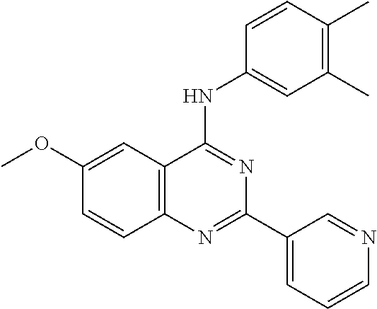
C1(OC)=CC2=C(C=C1)N=C(C1=CC=CN=C1)N=C2NC1=CC(C)=C(C)C=C1
